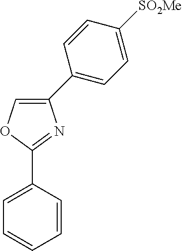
O1C(C2=CC=CC=C2)=NC(C2=CC=C([SO2Me])C=C2)=C1
